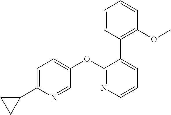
C1=C(C2CC2)N=CC(OC2=NC=CC=C2C2=C(OC)C=CC=C2)=C1
